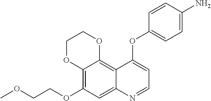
C12=C(OCCOC)C=C3C(=C1OCCO2)C(OC1=CC=C(N)C=C1)=CC=N3
